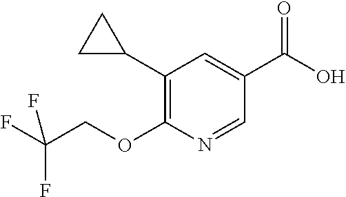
OC(C1=CC(C2CC2)=C(OCC(F)(F)F)N=C1)=O
